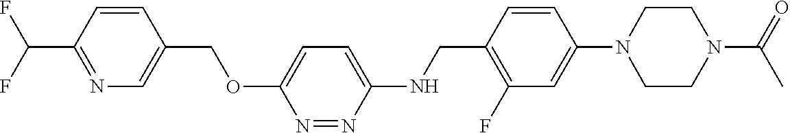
C1=CC(C(F)F)=NC=C1COC1=CC=C(NCC2=C(F)C=C(N3CCN(C(C)=O)CC3)C=C2)N=N1
